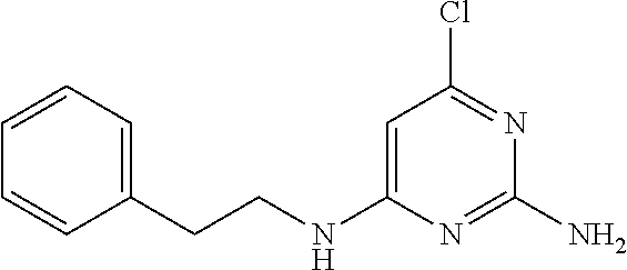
C1=C(CCNC2=CC(Cl)=NC(N)=N2)C=CC=C1
